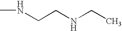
N(CCNCC)C
